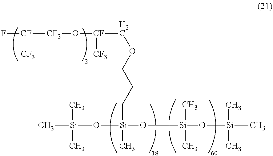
F[CF]([CF2]O[CF]([CF3])COCCC[Si](C)(O[Si](C)(C)C)O[Si](O[Si](C)(C)C)(C)C)[CF3].[H2]
